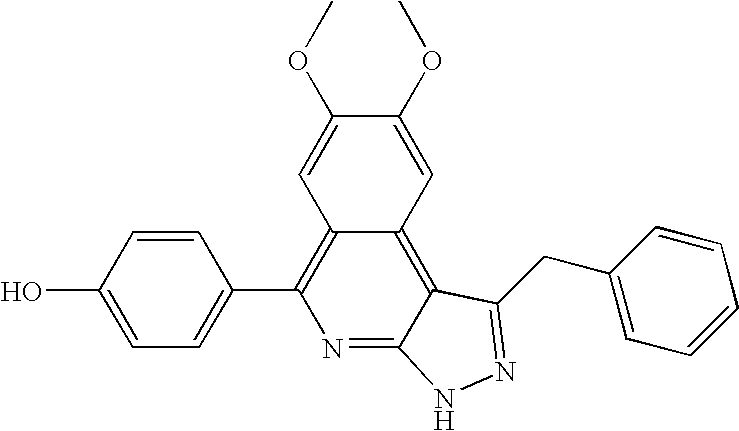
C1=C(O)C=CC(C2=C3C(=C4C(=N2)NN=C4CC2=CC=CC=C2)C=C(OC)C(OC)=C3)=C1
